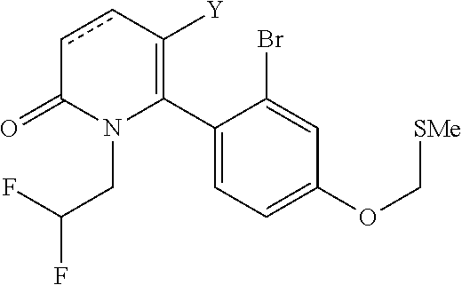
C1(C2=C([Y])ccC(=O)N2CC(F)F)=CC=C(OC[SMe])C=C1Br
